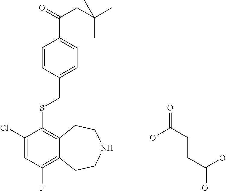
C(CCC(=O)O)(=O)O.C1=C(CSC2=C3C(=C(F)C=C2Cl)CCNCC3)C=CC(C(CC(C)(C)C)=O)=C1
